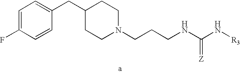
C1=C(F)C=CC(CC2CCN(CCCNC(N[R3])=[Z])CC2)=C1
